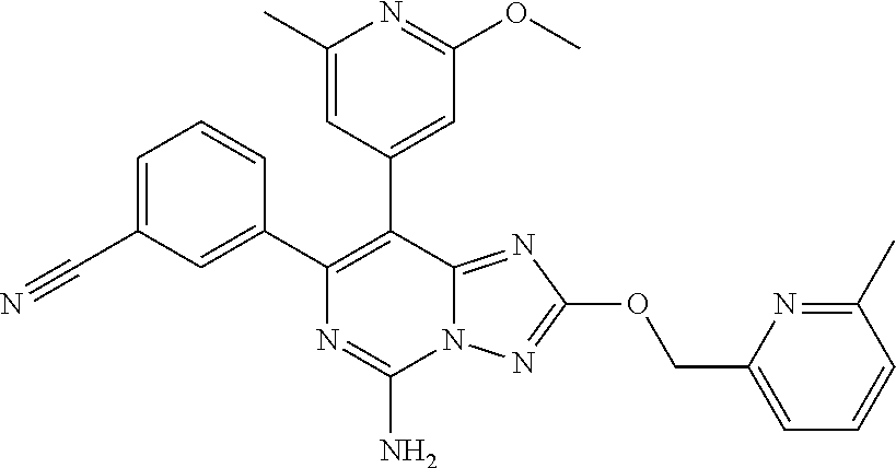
C1(C)=CC(C2=C(C3=CC(C#N)=CC=C3)N=C(N)N3C2=NC(OCC2=CC=CC(C)=N2)=N3)=CC(OC)=N1
